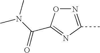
N1=C(C)N=C(C(N(C)C)=O)O1
